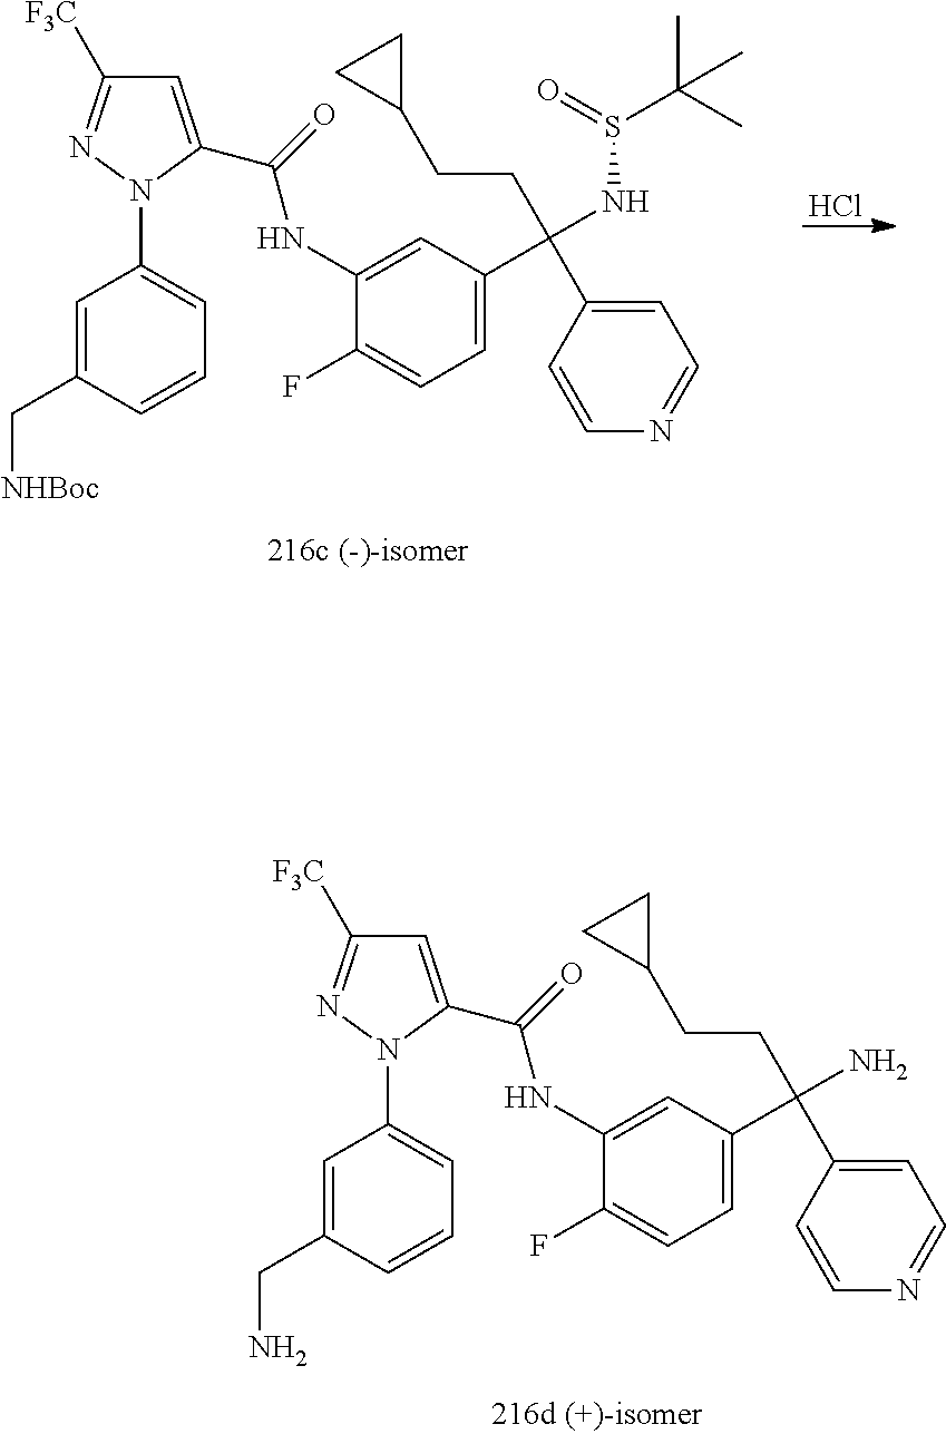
Cl.C1=C(C(=O)NC2=CC(C(C3=CC=NC=C3)(CCC3CC3)NS(C(C)(C)C)=O)=CC=C2F)N(C2=CC=CC(C[NHBoc])=C2)N=C1[F3C].C1=C(C(=O)NC2=CC(C(C3=CC=NC=C3)(CCC3CC3)N)=CC=C2F)N(C2=CC=CC(CN)=C2)N=C1[F3C]
